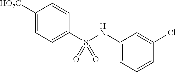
[HO2C]C1=CC=C(S(NC2=CC=CC(Cl)=C2)(=O)=O)C=C1
